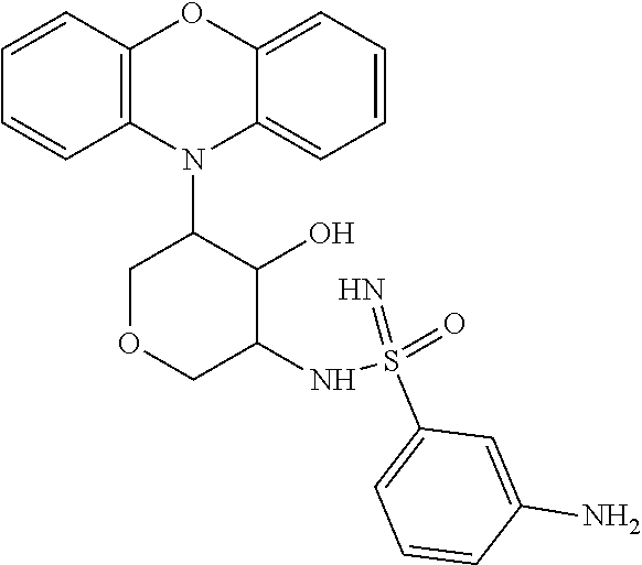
C1=CC2=C(C=C1)N(C1C(O)C(NS(=O)(=N)C3=CC=CC(N)=C3)COC1)C1=CC=CC=C1O2
